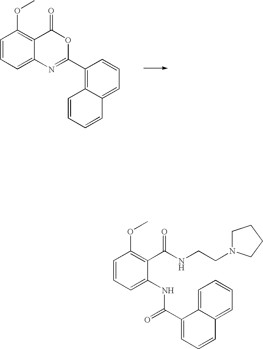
C1=CC=C2C(=C1OC)C(=O)OC(C1=C3C(=CC=C1)C=CC=C3)=N2.C1=CC=C(NC(=O)C2=CC=CC3=CC=CC=C23)C(C(NCCN2CCCC2)=O)=C1OC
